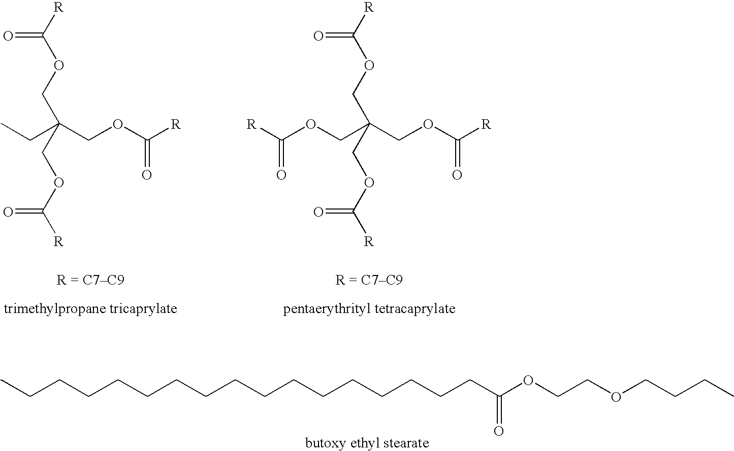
[R]C(OCC(COC([R])=O)(CC)COC([R])=O)=O.[R]C(OCC(COC([R])=O)(COC([R])=O)COC([R])=O)=O.CCCCOCCOC(CCCCCCCCCCCCCCCCC)=O
